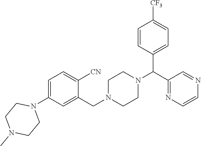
C1=C(N2CCN(C)CC2)C=C(CN2CCN(C(C3=CC=C([CF3])C=C3)C3=NC=CN=C3)CC2)C([CN])=C1
